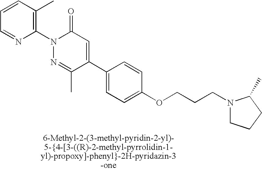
C1(C2=CC(=O)N(C3=C(C)C=CC=N3)N=C2C)=CC=C(OCCCN2CCCC2C)C=C1
